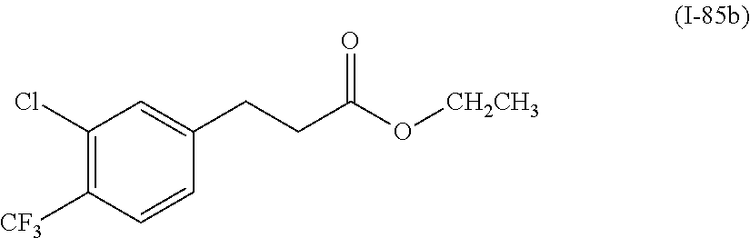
C1(Cl)=C([CF3])C=CC(CCC(O[CH2CH3])=O)=C1
